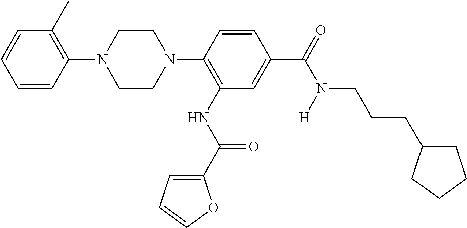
C1(N2CCN(C3=C(NC(=O)C4=CC=CO4)C=C(C(=O)N(CCCC4CCCC4)[H])C=C3)CC2)=C(C)C=CC=C1
